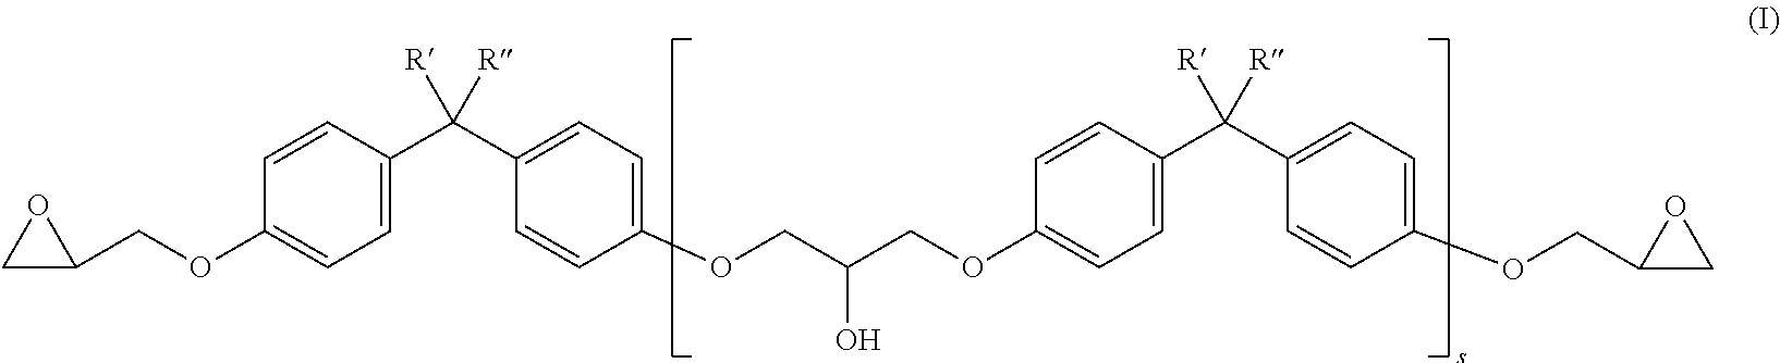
C1C(COC2=CC=C(C(C3=CC=C(OCC(O)COC4=CC=C(C(C5=CC=C(OCC6CO6)C=C5)([R])[R])C=C4)C=C3)([R])[R])C=C2)O1
